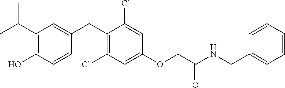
C1(CC2=CC(C(C)C)=C(O)C=C2)=C(Cl)C=C(OCC(NCC2=CC=CC=C2)=O)C=C1Cl
